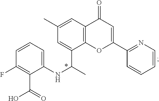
N(C1=CC=CC(F)=C1C(=O)O)C(C1=CC(C)=CC2=C1OC(C1=NC=CC=C1)=CC2=O)C
